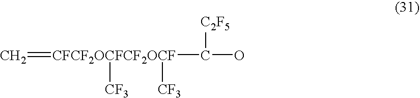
C=[CFCF2OCFCF2OCF](C(O)[C2F5])([CF3])[CF3]
